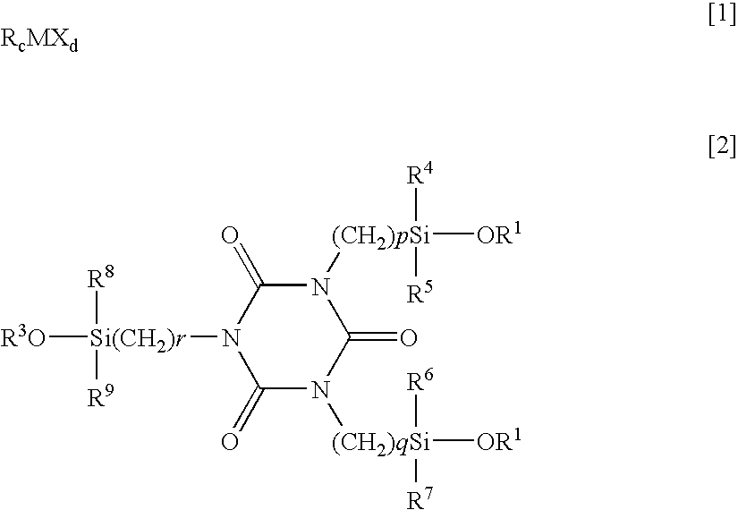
[R3O][Si(CH2)r]([R8])([R9])N1C(=O)N([(CH2)qSi]([OR1])([R6])[R7])C(=O)N([(CH2)pSi]([OR1])([R4])[R5])C1=O
